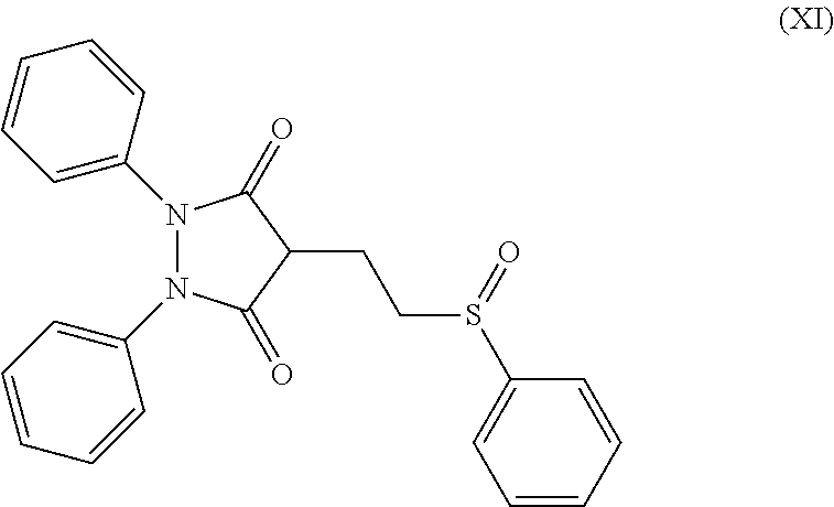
N1(C2=CC=CC=C2)N(C2=CC=CC=C2)C(=O)C(CCS(C2=CC=CC=C2)=O)C1=O
